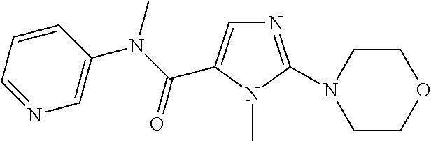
N1=CC=CC(N(C(=O)C2=CN=C(N3CCOCC3)N2C)C)=C1
